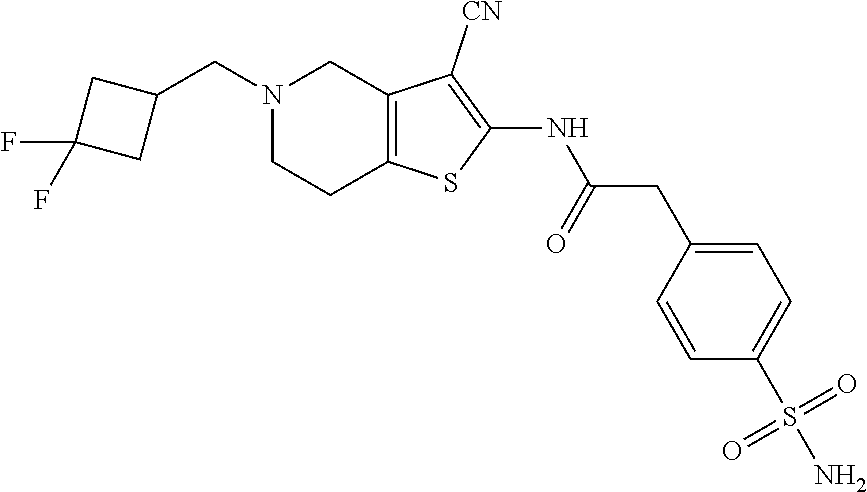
C12=C(SC(NC(CC3=CC=C(S(N)(=O)=O)C=C3)=O)=C1[CN])CCN(CC1CC(F)(F)C1)C2
